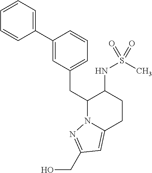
C(C1N2C(=CC(CO)=N2)CCC1NS(C)(=O)=O)C1=CC=CC(C2=CC=CC=C2)=C1
